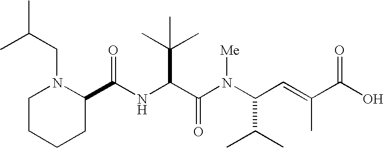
N(C(C(N(C(C(C)C)C=C(C)C(O)=O)[Me])=O)C(C)(C)C)C(C1N(CC(C)C)CCCC1)=O
